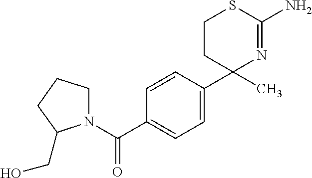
C1CC(C)(C2=CC=C(C(N3CCCC3CO)=O)C=C2)N=C(N)S1
